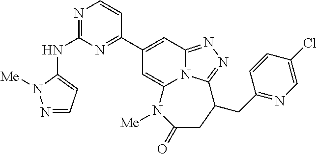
N1=C(NC2=CC=NN2[Me])N=C(C2=CC3=NN=C4N3C(=C2)N([Me])C(=O)CC4CC2=NC=C(Cl)C=C2)C=C1
